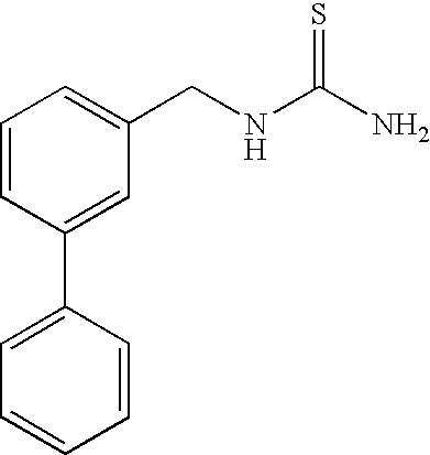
C1=CC=C(CNC(N)=S)C=C1C1=CC=CC=C1
